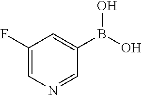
C1(F)=CN=CC(B(O)O)=C1
